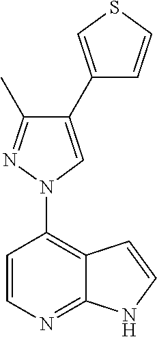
C12=C(N3C=C(C4=CSC=C4)C(C)=N3)C=CN=C1NC=C2
